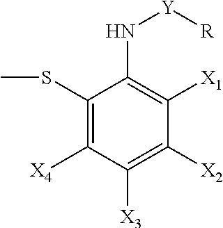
C1(SC)=C([X4])C([X3])=C([X2])C([X1])=C1N[Y][R]
